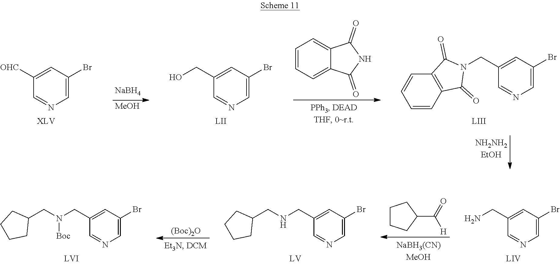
C1([OHC])=CC(Br)=CN=C1.[NaBH4].[MeOH].C1(CO)=CC(Br)=CN=C1.C1=CC=C2C(=C1)C(=O)NC2=O.C1(CN2C(=O)C3=C(C2=O)C=CC=C3)=CC(Br)=CN=C1.C1(CNCC2CCCC2)=CC(Br)=CN=C1.C1(CN(CC2CCCC2)[Boc])=CC(Br)=CN=C1.C1(CN)=CC(Br)=CN=C1.C1CCC(C(=O)[H])C1.[(Boc)2O]
